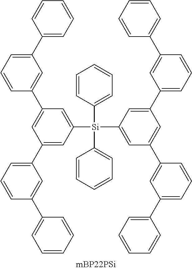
C1(C2=CC=CC(C3=CC(C4=CC=CC(C5=CC=CC=C5)=C4)=CC([Si](C4=CC=CC=C4)(C4=CC=CC=C4)C4=CC(C5=CC(C6=CC=CC=C6)=CC=C5)=CC(C5=CC=CC(C6=CC=CC=C6)=C5)=C4)=C3)=C2)=CC=CC=C1
